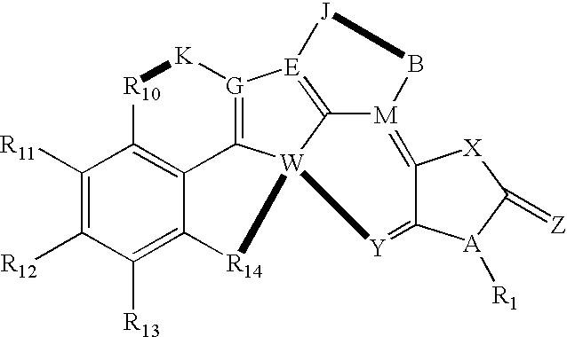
C12=C([R13])C([R12])=C([R11])C3=C1C1=[G]([K][R10]3)[E]3=C4[W]1([R14]2)[Y]=C1[A]([R1])C(=[Z])[X]C1=[M]4B[J]3
